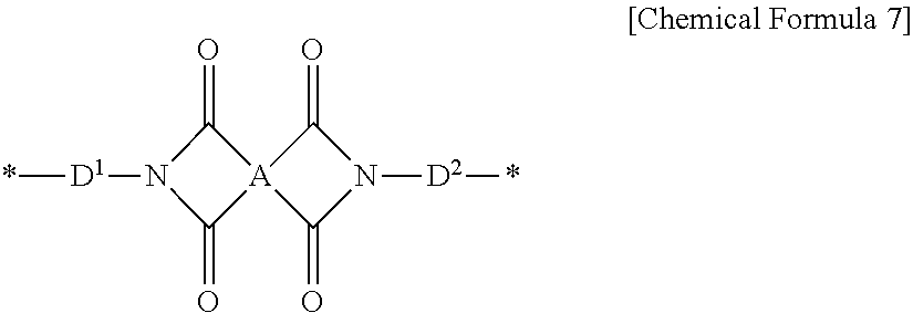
*[D1]N1C(=O)[A]2(C1=O)C(=O)N([D2]*)C2=O
